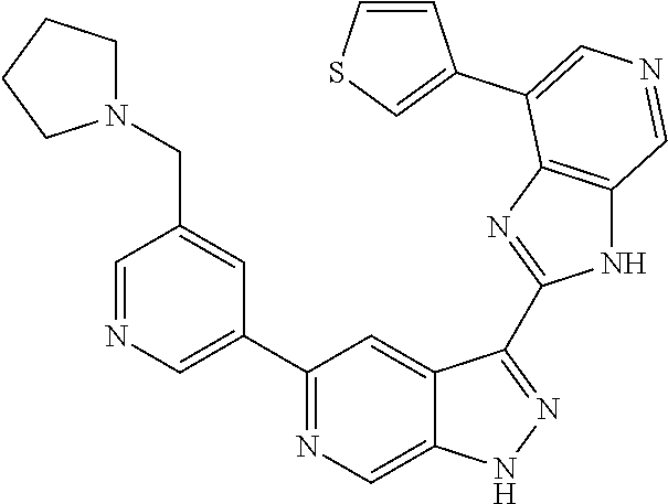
C1(C2=CN=CC(CN3CCCC3)=C2)=NC=C2C(=C1)C(C1=NC3=C(N1)C=NC=C3C1=CSC=C1)=NN2
